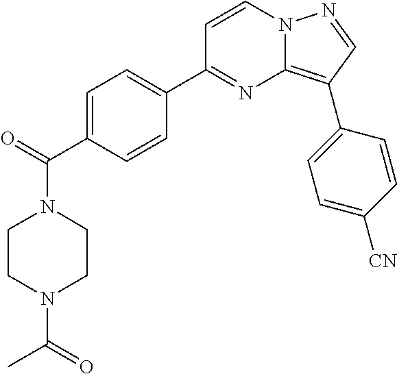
C(=O)(C1=CC=C(C2=NC3=C(C4=CC=C([CN])C=C4)C=NN3C=C2)C=C1)N1CCN(C(=O)C)CC1
